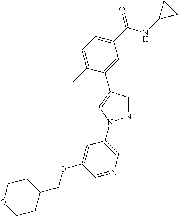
C1(C(NC2CC2)=O)=CC=C(C)C(C2=CN(C3=CN=CC(OCC4CCOCC4)=C3)N=C2)=C1
